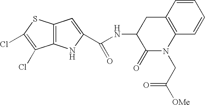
C1=CC2=C(C=C1)N(CC([OMe])=O)C(=O)C(NC(C1=CC3=C(N1)C(Cl)=C(Cl)S3)=O)C2
